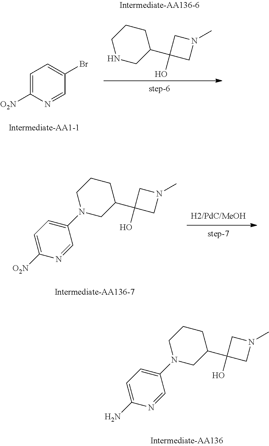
C1(N2CC(C3(O)CN(C)C3)CCC2)=CC=C([O2N])N=C1.C1(N2CC(C3(O)CN(C)C3)CCC2)=CC=C(N)N=C1.C1=C([O2N])N=CC(Br)=C1.N1CC(C2(O)CN(C)C2)CCC1
